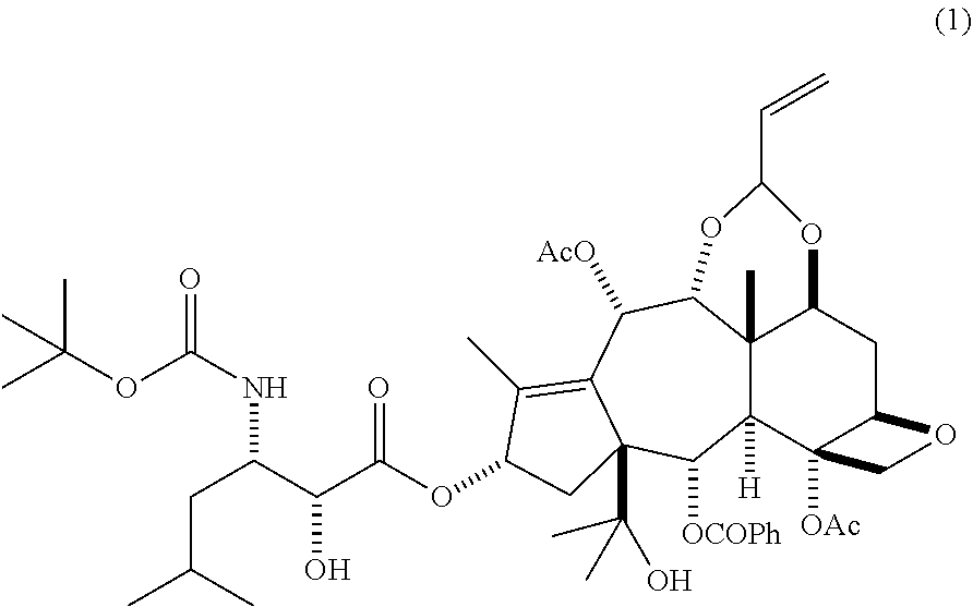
CC(OC(NC(C(C(OC1C(C)=C2C([AcO])C3C4(C)C([H])(C5([OAc])C(CC4OC(C=C)O3)OC5)C([OCOPh])C2(C(C)(O)C)C1)=O)O)CC(C)C)=O)(C)C
